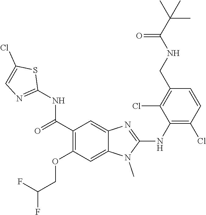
C1(C(=O)NC2=NC=C(Cl)S2)=C(OCC(F)F)C=C2C(=C1)N=C(NC1=C(Cl)C=CC(CNC(C(C)(C)C)=O)=C1Cl)N2C
